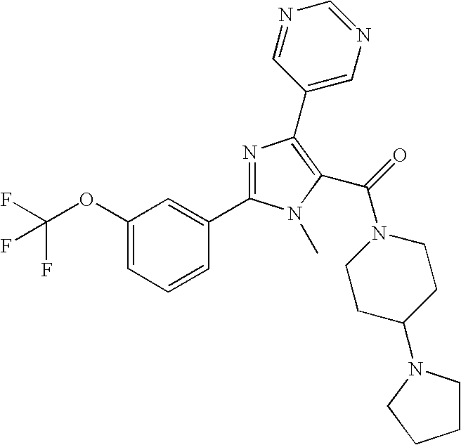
C(OC1=CC=CC(C2=NC(C3=CN=CN=C3)=C(C(=O)N3CCC(N4CCCC4)CC3)N2C)=C1)(F)(F)F
